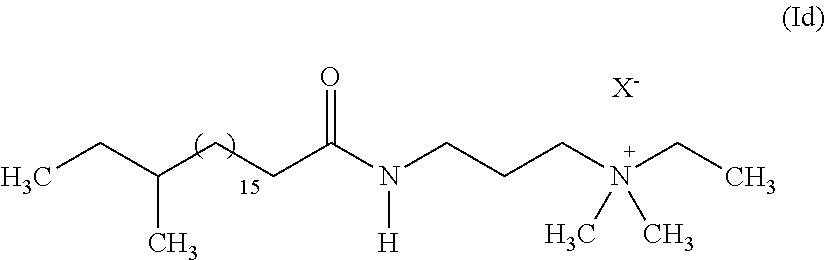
CCC(CCC(N(CCCN(CC)(C)C)[H])=O)C.[X-]
